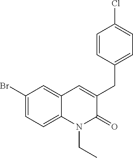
C1(Br)=CC=C2C(=C1)C=C(CC1=CC=C(Cl)C=C1)C(=O)N2CC
